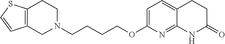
C1N(CCCCOC2=CC=C3C(=N2)NC(=O)CC3)CCC2=C1C=CS2
